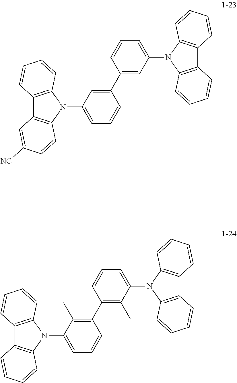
C12=C(N(C3=CC=CC(C4=C(C)C(N5C6=C(C7=C5C=CC=C7)C=CC=C6)=CC=C4)=C3C)C3=C1C=CC=C3)C=CC=C2.C12=C(N(C3=CC=CC(C4=CC(N5C6=C(C7=C5C=CC=C7)C=CC=C6)=CC=C4)=C3)C3=C1C=C([NC])C=C3)C=CC=C2
